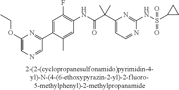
N1=CC=C(C(C(NC2=C(F)C=C(C3=NC(OCC)=CN=C3)C(C)=C2)=O)(C)C)N=C1NS(=O)(=O)C1CC1
